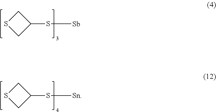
C1SCC1SC[Sb].C1SCC1SC[Sn]
